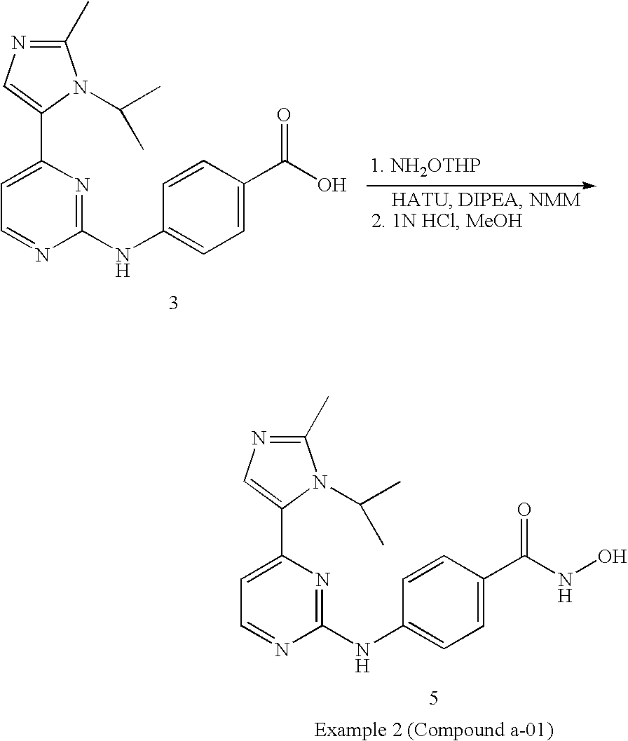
C1(C)=NC=C(C2=CC=NC(NC3=CC=C(C(NO)=O)C=C3)=N2)N1C(C)C.C1(C)=NC=C(C2=CC=NC(NC3=CC=C(C(O)=O)C=C3)=N2)N1C(C)C
